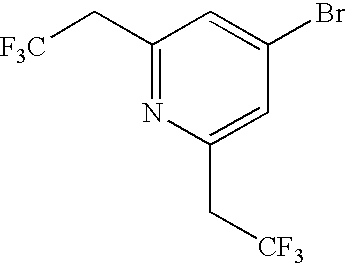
C1(C[F3C])=NC(C[CF3])=CC(Br)=C1
